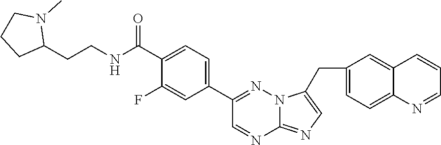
C1(CC2=CN=C3N=CC(C4=CC=C(C(=O)NCCC5N(C)CCC5)C(F)=C4)=NN32)=CC=C2C(=C1)C=CC=N2
